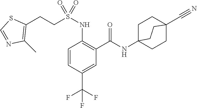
C1=CC(C(F)(F)F)=CC(C(=O)NC23CCC(C#N)(CC2)CC3)=C1NS(CCC1=C(C)N=CS1)(=O)=O
